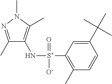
C1(C)=NN(C)C(C)=C1N[S+](C1=C(C)C=CC(C(C)(C)C)=C1)(=O)[O-]
